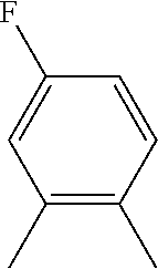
C1(F)=CC(C)=C(C)C=C1
